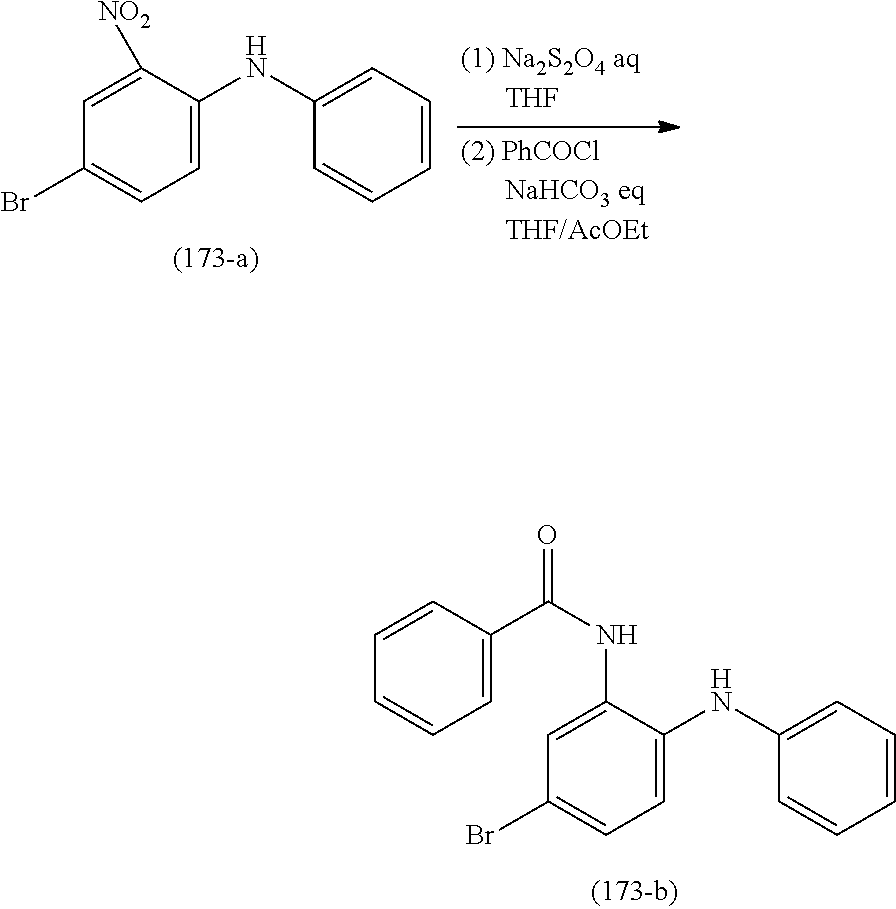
C1=C(NC2=CC=CC=C2)C([NO2])=CC(Br)=C1.C1=C(NC2=CC=CC=C2)C(NC(=O)C2=CC=CC=C2)=CC(Br)=C1
